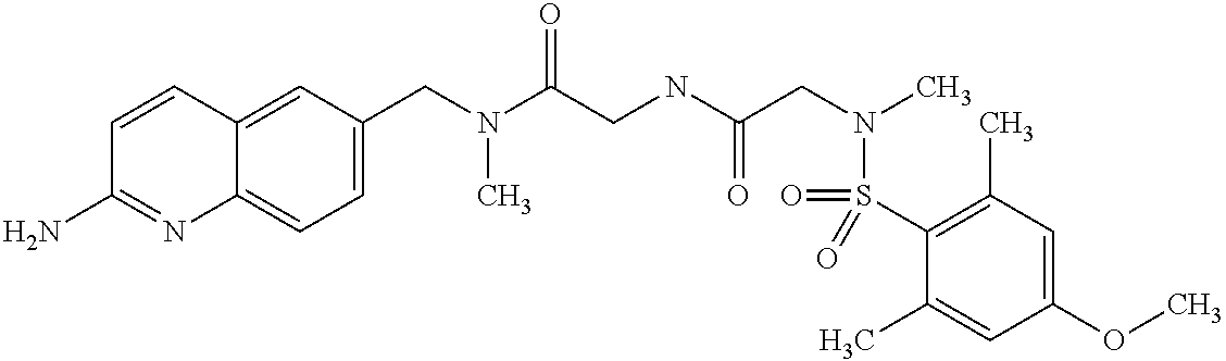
C1(CN(C(CNC(CN(C)S(C2=C(C)C=C(OC)C=C2C)(=O)=O)=O)=O)C)=CC=C2C(=C1)C=CC(N)=N2
